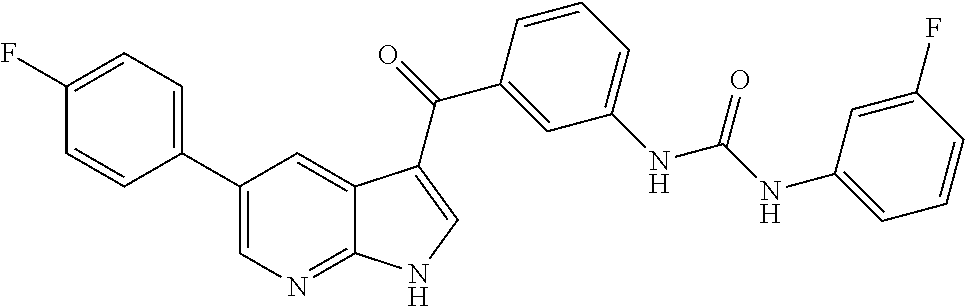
C1(C2=CC=C(F)C=C2)=CN=C2C(=C1)C(C(=O)C1=CC(NC(NC3=CC=CC(F)=C3)=O)=CC=C1)=CN2
